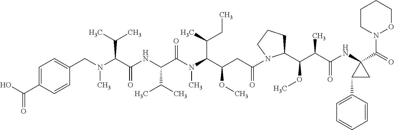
N(C)(C(C(NC(C(N(C(C(CC(N1C(C(C(C(NC2(C(=O)N3OCCCC3)C(C3=CC=CC=C3)C2)=O)C)OC)CCC1)=O)OC)C(C)CC)C)=O)C(C)C)=O)C(C)C)CC1=CC=C(C(O)=O)C=C1
